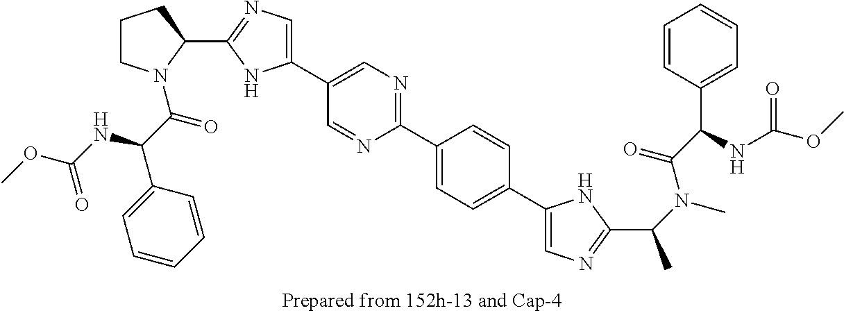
C1CN(C(=O)C(C2=CC=CC=C2)NC(OC)=O)C(C2=NC=C(C3=CN=C(C4=CC=C(C5=CN=C(C(N(C(C(C6=CC=CC=C6)NC(OC)=O)=O)C)C)N5)C=C4)N=C3)N2)C1
